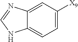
C12=CC([X9])=CC=C1NC=N2
